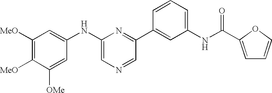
C1([MeO])=C([MeO])C([OMe])=CC(NC2=CN=CC(C3=CC(NC(=O)C4=CC=CO4)=CC=C3)=N2)=C1
